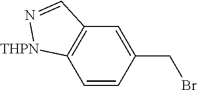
C1=CC(CBr)=CC2=C1[THPN]N=C2
